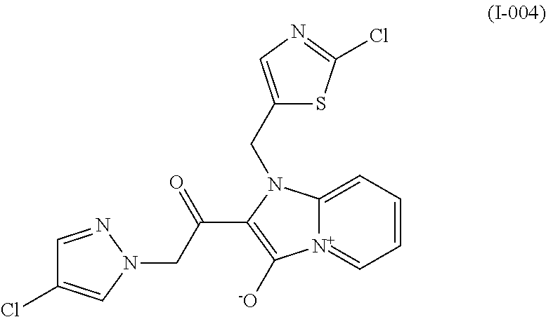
C12=CC=CC=[N+]1C([-O])=C(C(CN1N=CC(Cl)=C1)=O)N2CC1=CN=C(Cl)S1
